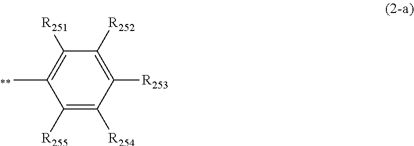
C1([R255])=C([R254])C([R253])=C([R252])C([R251])=C1C
